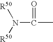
N(C(C)=O)([R50])[R50]
